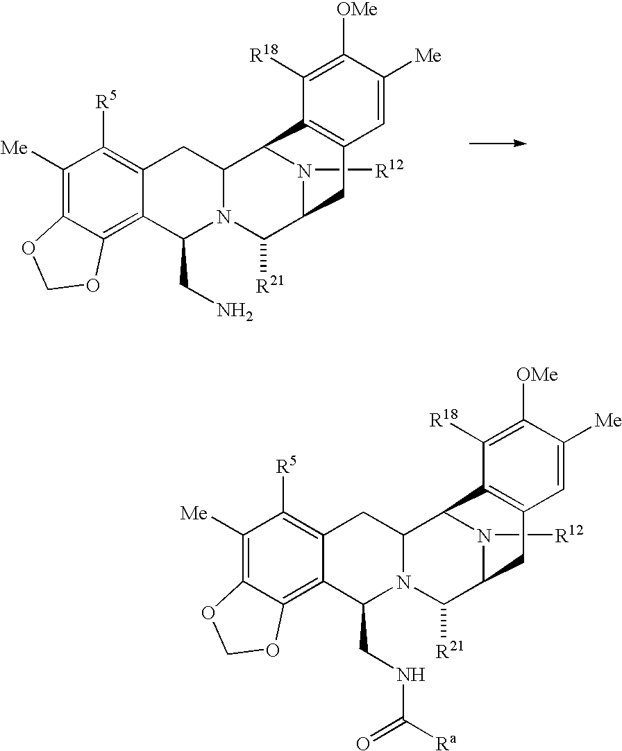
C1([Me])=C2C(=C3C(=C1[R5])CC1N(C3CN)C([R21])C3N([R12])C1C1=C(C3)C=C([Me])C([OMe])=C1[R18])OCO2.C1([Me])=C2C(=C3C(=C1[R5])CC1N(C3CNC(=O)[Ra])C([R21])C3N([R12])C1C1=C(C3)C=C([Me])C([OMe])=C1[R18])OCO2
